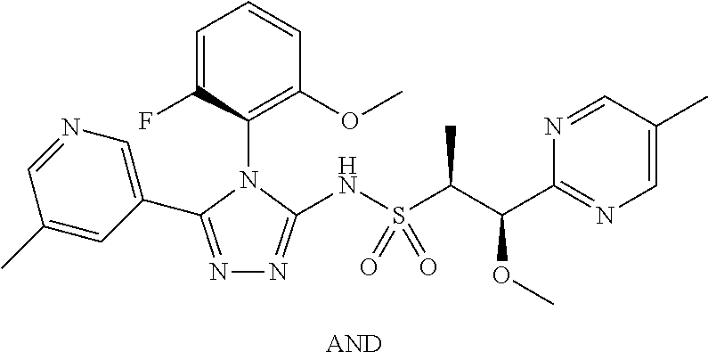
C1=C(F)C(N2C(C3=CN=CC(C)=C3)=NN=C2NS(C(C(C2=NC=C(C)C=N2)OC)C)(=O)=O)=C(OC)C=C1
